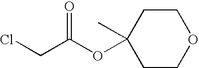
C1CC(C)(OC(CCl)=O)CCO1
